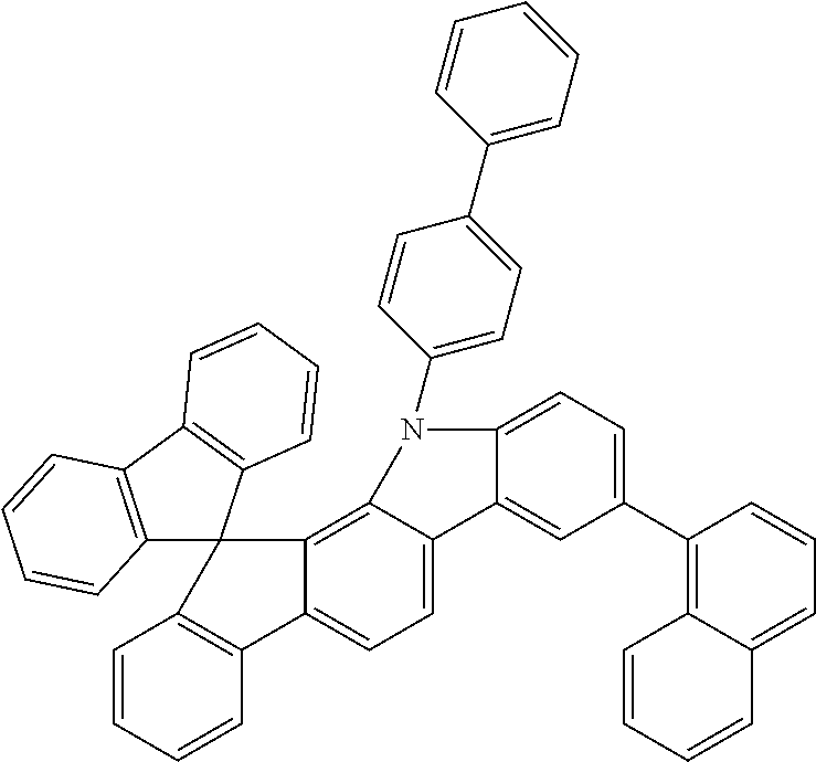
C1=CC=CC2=C1C1(C3=C4C(=CC=C23)C2=CC(C3=C5C(=CC=C3)C=CC=C5)=CC=C2N4C2=CC=C(C3=CC=CC=C3)C=C2)C2=C(C3=C1C=CC=C3)C=CC=C2
